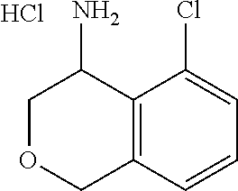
C1OCC2=C(C1N)C(Cl)=CC=C2.Cl
